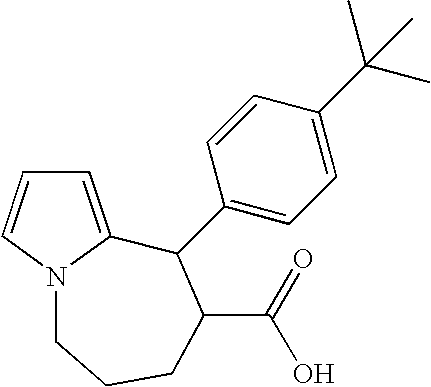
C1=C2N(C=C1)CCCC(C(=O)O)C2C1=CC=C(C(C)(C)C)C=C1
